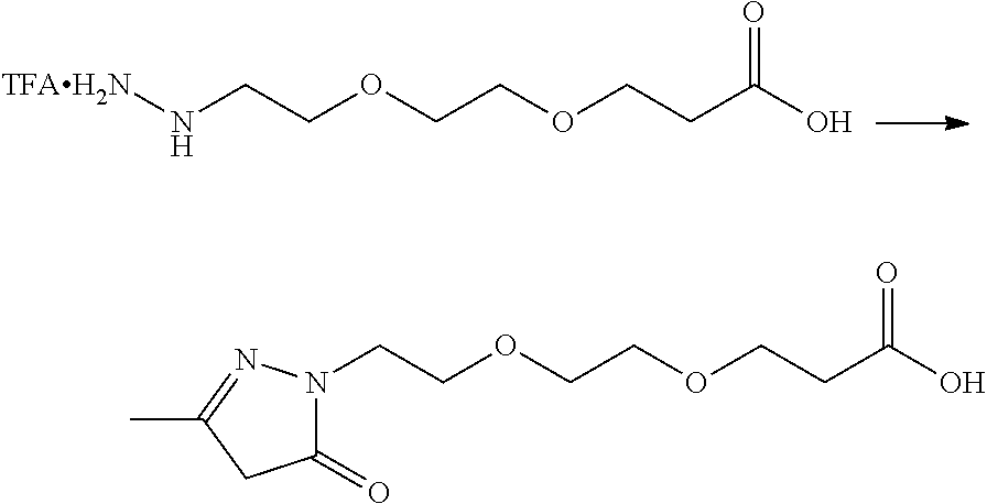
N(CCOCCOCCC(O)=O)[TFAH2N].C(COCCOCCC(O)=O)N1C(=O)CC(C)=N1
